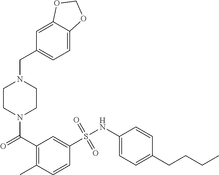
N1(C(C2=C(C)C=CC(S(NC3=CC=C(CCCC)C=C3)(=O)=O)=C2)=O)CCN(CC2=CC=C3C(=C2)OCO3)CC1
